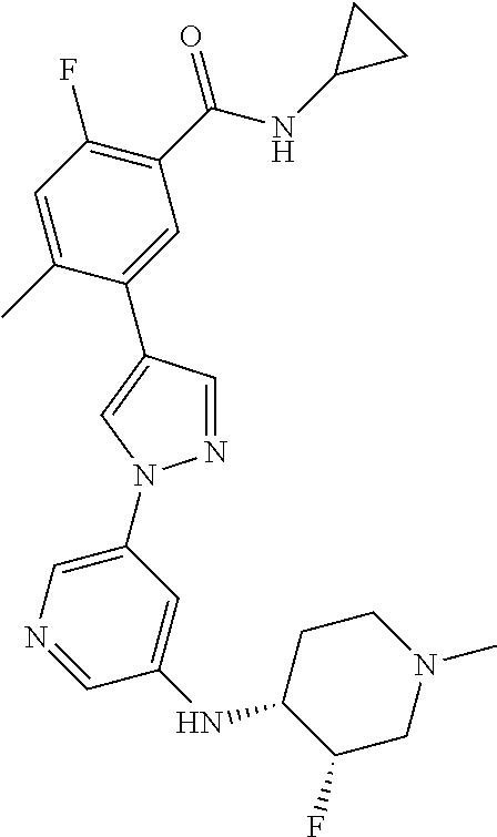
C1=C(C)C(C2=CN(C3=CN=CC(NC4C(F)CN(C)CC4)=C3)N=C2)=CC(C(NC2CC2)=O)=C1F
